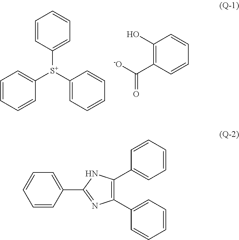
C1=CC([S+](C2=CC=CC=C2)C2=CC=CC=C2)=CC=C1.C1(O)=C(C(=O)[-O])C=CC=C1.C1(C2=CC=CC=C2)=C(C2=CC=CC=C2)NC(C2=CC=CC=C2)=N1
